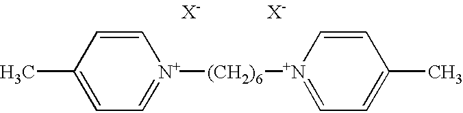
C1=CC(C)=CC=[N+]1[(CH2)6][N+]1=CC=C(C)C=C1.[X-].[X-]
